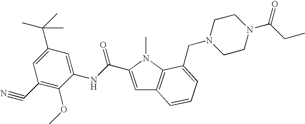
C1(C#N)=C(OC)C(NC(=O)C2=CC3=C(N2C)C(CN2CCN(C(CC)=O)CC2)=CC=C3)=CC(C(C)(C)C)=C1
